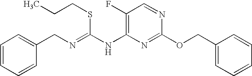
C1(F)=C(NC(=NCC2=CC=CC=C2)SCCC)N=C(OCC2=CC=CC=C2)N=C1
